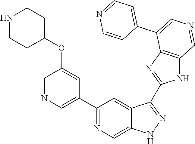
C1(C2=CN=CC(OC3CCNCC3)=C2)=NC=C2C(=C1)C(C1=NC3=C(N1)C=NC=C3C1=CC=NC=C1)=NN2
